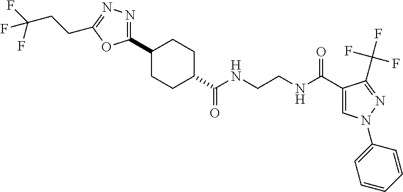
C1CC(C(NCCNC(C2=CN(C3=CC=CC=C3)N=C2C(F)(F)F)=O)=O)CCC1C1=NN=C(CCC(F)(F)F)O1
